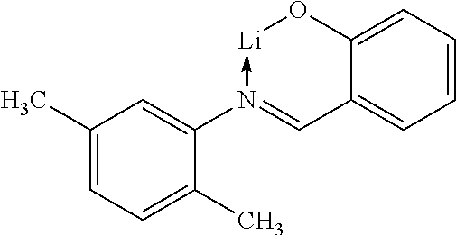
C1=CC=C2C(=C1)C=N(C1=CC(C)=CC=C1C)->[Li]O2
